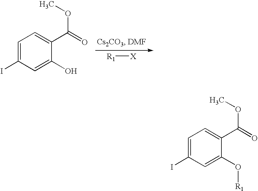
C1=C(I)C=C(O)C(C(=O)OC)=C1.[R1][X].C1=C(I)C=C(O[R1])C(C(=O)OC)=C1
